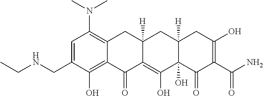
C1=C(CNCC)C(O)=C2C(=C1N(C)C)CC1([H])C(=C(O)C3(O)C([H])(C1)CC(O)=C(C(N)=O)C3=O)C2=O
